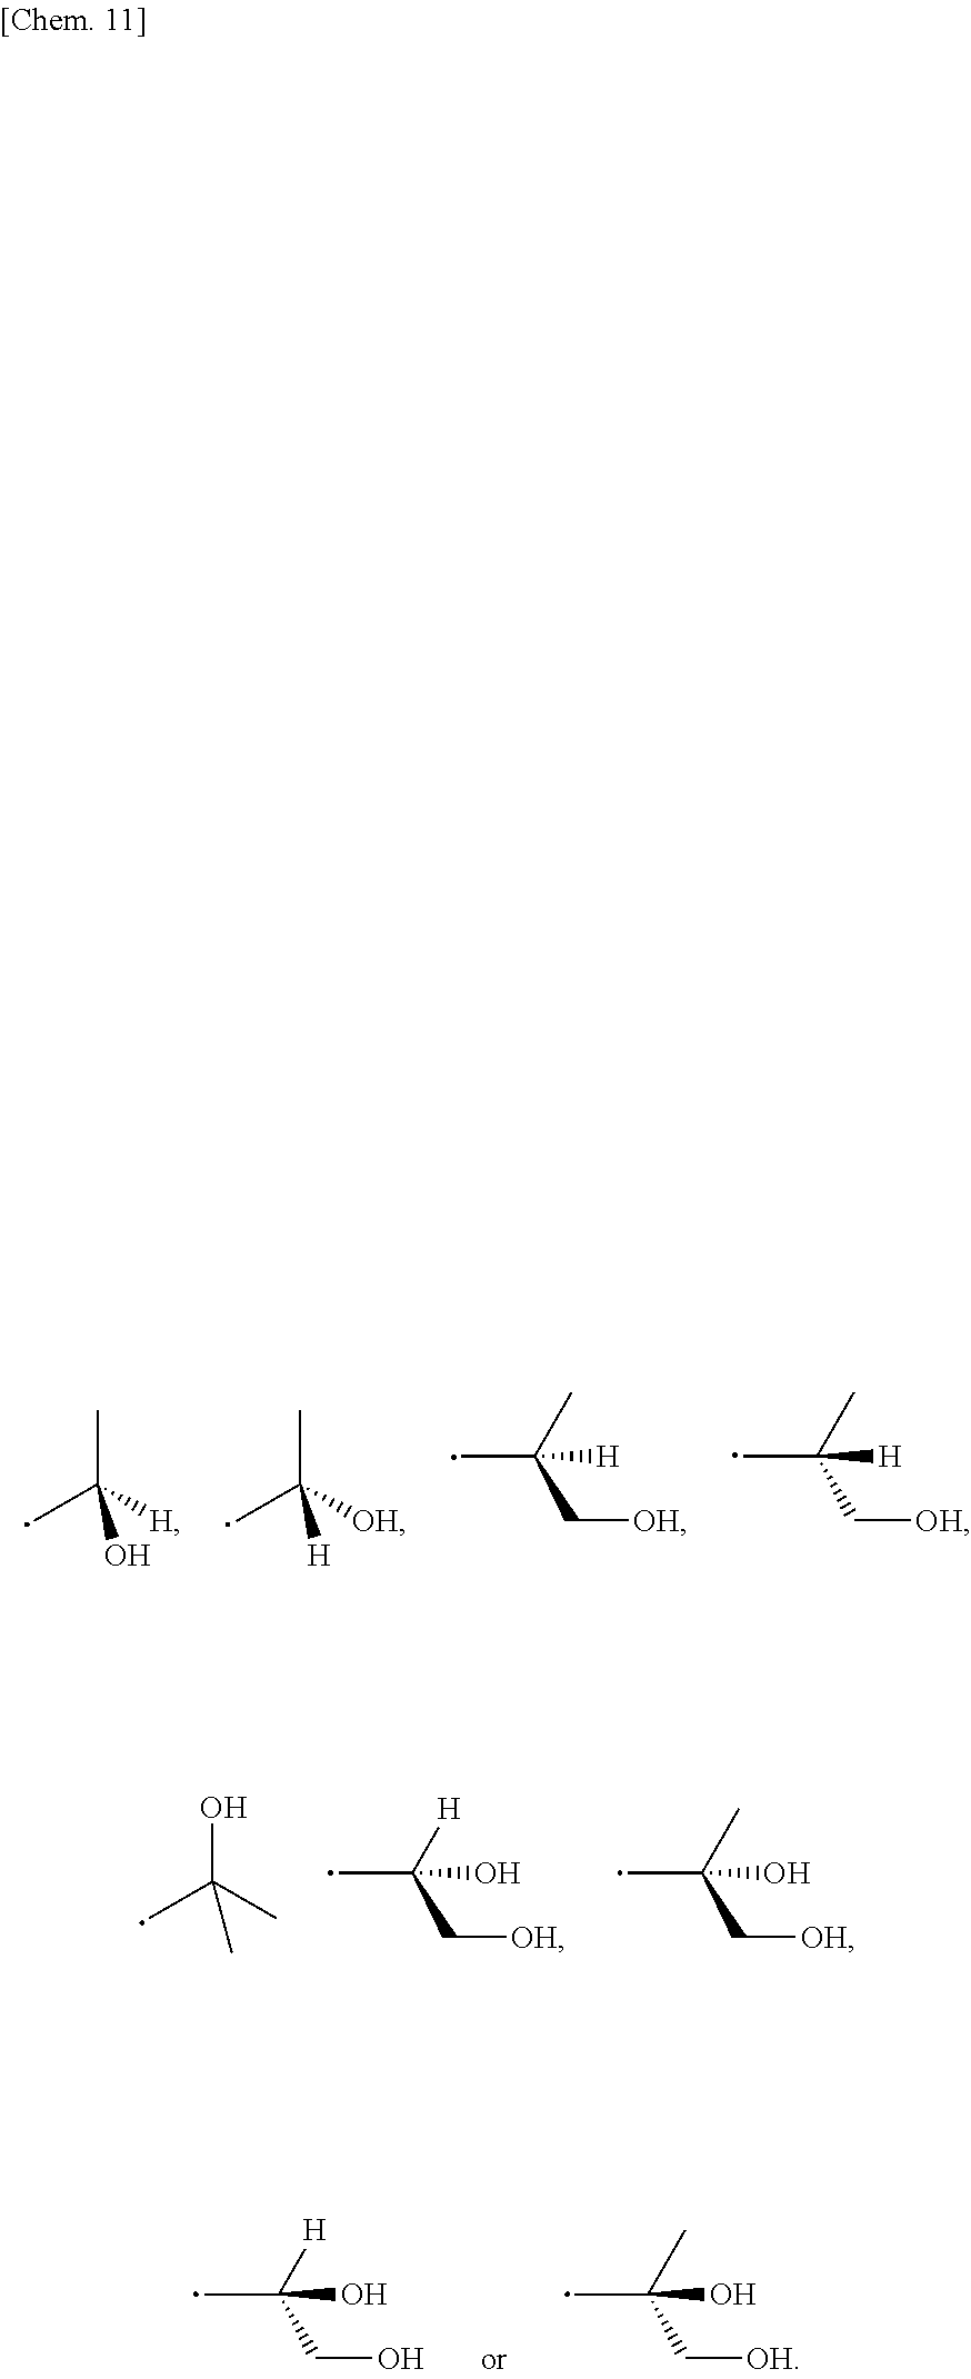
C([OH])([H])(C)C.C([H])(C)(O)C.C(C)(C[OH])([H])C.C(C)(C[OH])([H])C.C(O)(C)(C)C.C([H])(C[OH])(O)C.C(C)(C[OH])(O)C.C([H])(CO)(O)C.C(C)(C[OH])(O)C
